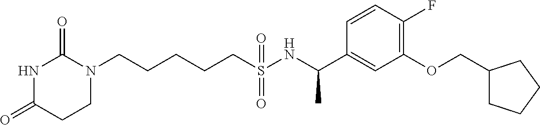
C(CCCS(NC(C1=CC(OCC2CCCC2)=C(F)C=C1)C)(=O)=O)CN1C(=O)NC(=O)CC1
